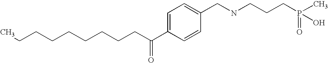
C(CCCCCCCC(C1=CC=C(CNCCCP(C)(=O)O)C=C1)=O)C
